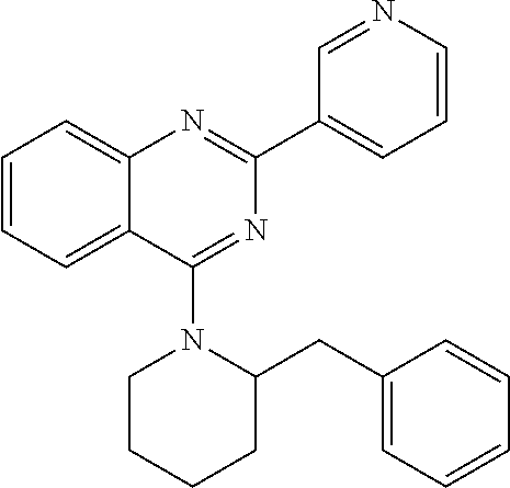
C1(C2=CC=CN=C2)=NC2=CC=CC=C2C(N2CCCCC2CC2=CC=CC=C2)=N1
